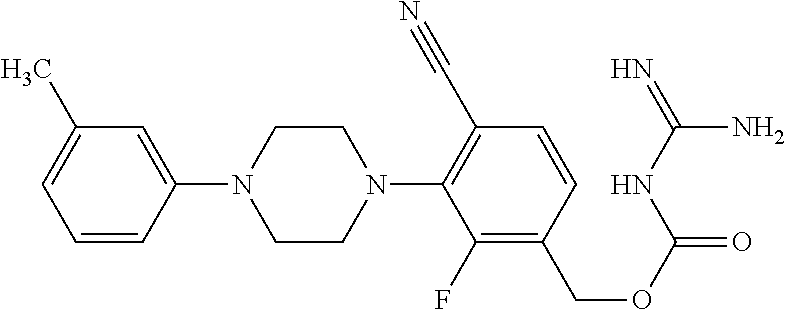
C1=C(N2CCN(C3=C(C#N)C=CC(COC(=O)NC(=N)N)=C3F)CC2)C=CC=C1C
